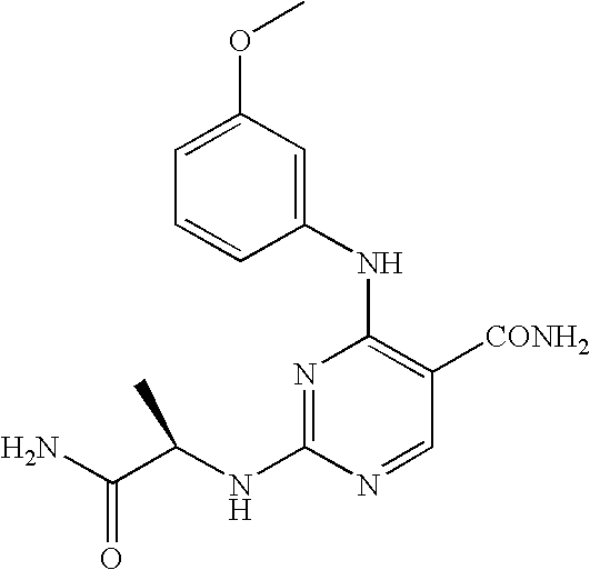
N1=C(NC(C(N)=O)C)N=CC([CONH2])=C1NC1=CC(OC)=CC=C1
